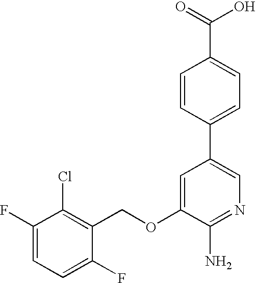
C1(F)=CC=C(F)C(COC2=CC(C3=CC=C(C(=O)O)C=C3)=CN=C2N)=C1Cl
